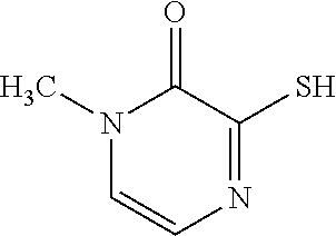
N1(C)C=CN=C(S)C1=O
